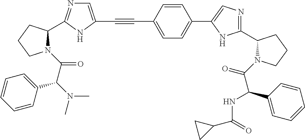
C1=C(C#CC2=CN=C(C3N(C(C(N(C)C)C4=CC=CC=C4)=O)CCC3)N2)C=CC(C2=CN=C(C3N(C(C(C4=CC=CC=C4)NC(=O)C4CC4)=O)CCC3)N2)=C1
